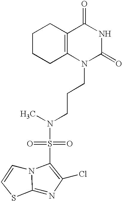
C1CCC2=C(C1)C(=O)NC(=O)N2CCCN(S(=O)(=O)C1=C(Cl)N=C2N1C=CS2)C
